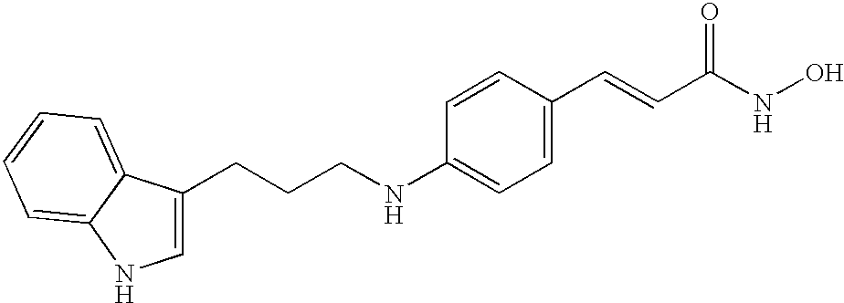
C1=C(CCCNC2=CC=C(C=CC(NO)=O)C=C2)C2=CC=CC=C2N1
